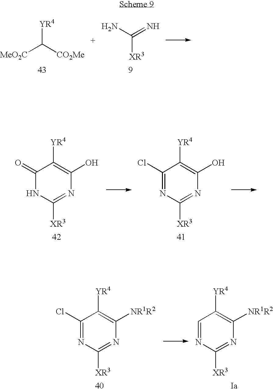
[XR3]C(N)=N.[YR4]C([CO2Me])[MeO2C].C1(=O)NC([XR3])=NC(O)=C1[YR4].C1(Cl)=NC([XR3])=NC(O)=C1[YR4].C1(Cl)=NC([XR3])=NC([NR1R2])=C1[YR4].C1=NC([XR3])=NC([NR1R2])=C1[YR4]
